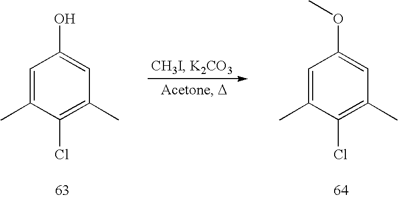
C1=C(C)C(Cl)=C(C)C=C1O.C1=C(C)C(Cl)=C(C)C=C1OC
